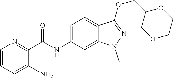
C(NC1=CC=C2C(=C1)N(C)N=C2OCC1COCCO1)(C1=NC=CC=C1N)=O
